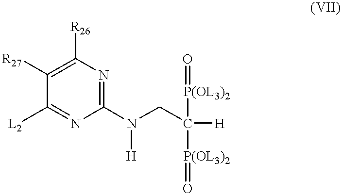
C1(N(CC([H])([P(OL3)2]=O)[P(OL3)2]=O)[H])=NC([R26])=C([R27])C([L2])=N1
